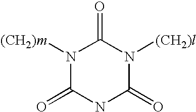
N1([(CH2)m])C(=O)NC(=O)N([(CH2)l])C1=O
